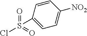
ClS(=O)(=O)C1=CC=C([NO2])C=C1
